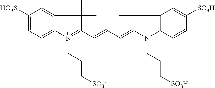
C1([HO3S])=CC=C2C(=C1)C(C)(C)C(C=CC=C1N(CCC[SO3H])C3=C(C1(C)C)C=C([SO3H])C=C3)=N2CCC[SO3-]
